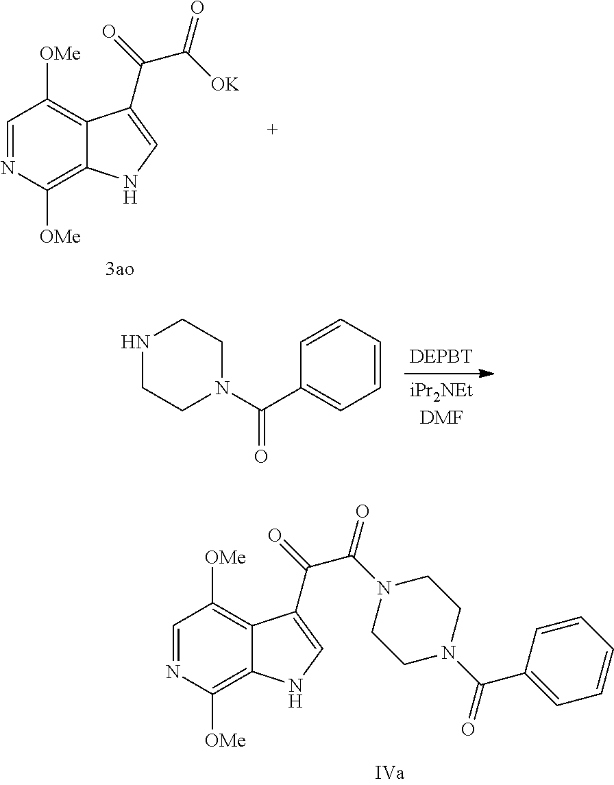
C1=NC([OMe])=C2C(=C1[OMe])C(C(C(=O)N1CCN(C(C3=CC=CC=C3)=O)CC1)=O)=CN2.C1=NC([OMe])=C2C(=C1[OMe])C(C(C([OK])=O)=O)=CN2.C1(C(N2CCNCC2)=O)=CC=CC=C1
